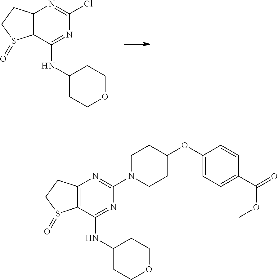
C12=C(C(NC3CCOCC3)=NC(Cl)=N1)S(=O)CC2.C12=C(C(NC3CCOCC3)=NC(N3CCC(OC4=CC=C(C(=O)OC)C=C4)CC3)=N1)S(=O)CC2
